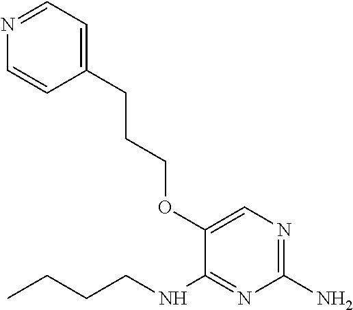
C(COC1=CN=C(N)N=C1NCCCC)CC1=CC=NC=C1
